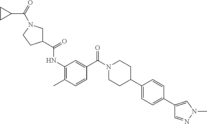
C1CC1C(=O)N1CC(C(=O)NC2=C(C)C=CC(C(N3CCC(C4=CC=C(C5=CN(C)N=C5)C=C4)CC3)=O)=C2)CC1
